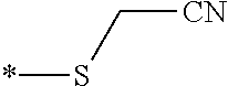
*SC[CN]
